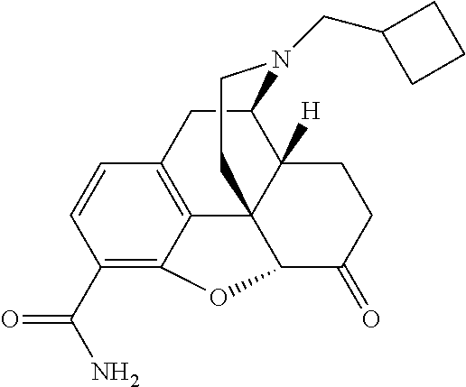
C1(C(N)=O)=C2C3=C(C=C1)CC1C4([H])C3(C(C(=O)CC4)O2)CCN1CC1CCC1
